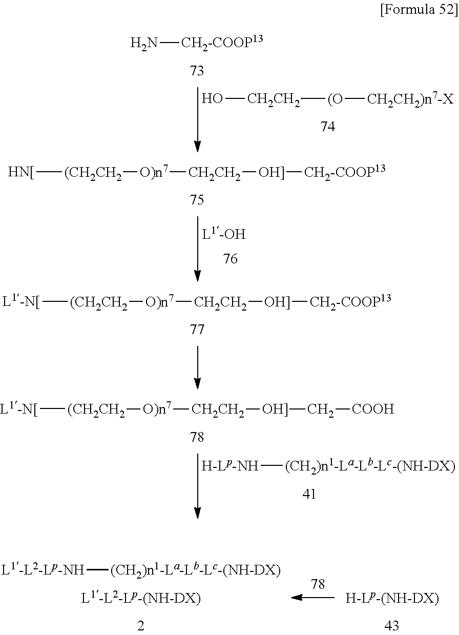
[CH2CH2]([(O][CH2CH2)n7-X])O.[H-Lp-NH][(CH2)n1-La-Lb-Lc-(NH-DX)].N[CH2-COOP13].[HN[][(CH2CH2][O)n7][CH2CH2][OH]][CH2-COOP13].[L1-N[][(CH2CH2][O)n7][CH2CH2][OH]][CH2-COOP13].[L1-N[][(CH2CH2][O)n7][CH2CH2][OH]]C[COOH].[L1-L2-Lp-NH][(CH2)n1-La-Lb-Lc-(NH-DX)].[L1-L2-Lp-(NH-DX)].[H-Lp-(NH-DX)]
